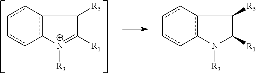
[R1]C1=[N+]([R3])c2c(C1[R5])-cc-cc-2.c12c(N([R3])C([R1])C1[R5])-cc-cc-2
